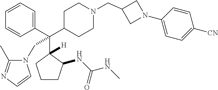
C1=CC=C(C(C2CCN(CC3CN(C4=CC=C([CN])C=C4)C3)CC2)(C2([H])C(NC(NC)=O)CCC2)CN2C(C)=NC=C2)C=C1
